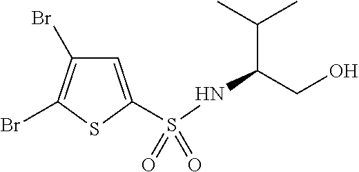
C1=C(S(NC(CO)C(C)C)(=O)=O)SC(Br)=C1Br
